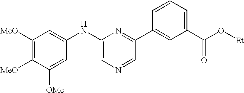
C1([MeO])=C([MeO])C([OMe])=CC(NC2=CN=CC(C3=CC(C(O[Et])=O)=CC=C3)=N2)=C1
